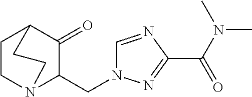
C1CN2C(CN3C=NC(C(N(C)C)=O)=N3)C(=O)C1CC2
